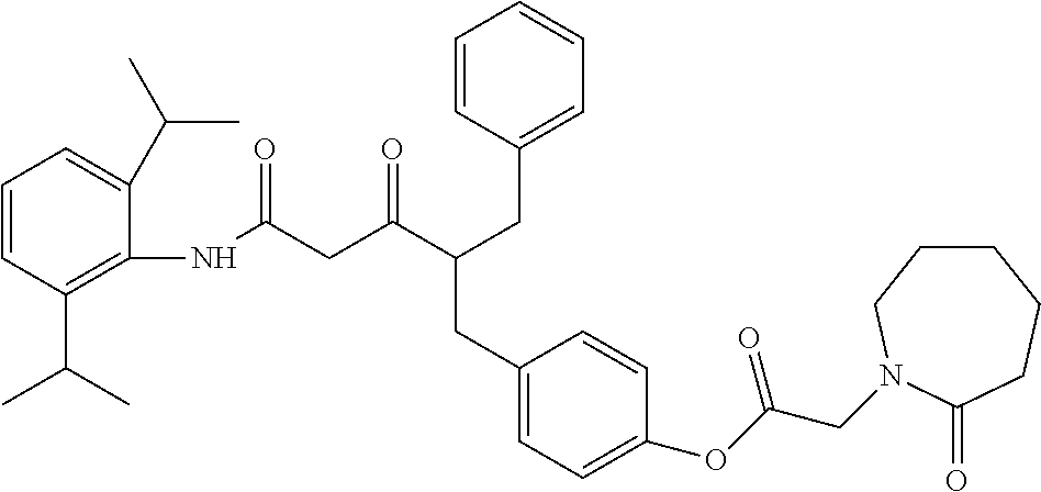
C1=CC(C(C)C)=C(NC(=O)CC(C(CC2=CC=CC=C2)CC2=CC=C(OC(CN3CCCCCC3=O)=O)C=C2)=O)C(C(C)C)=C1
